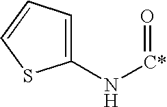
C1=C(N[C*]=O)SC=C1
